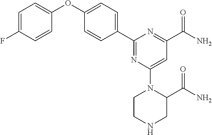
C1=C(F)C=CC(OC2=CC=C(C3=NC(N4CCNCC4C(N)=O)=CC(C(N)=O)=N3)C=C2)=C1
